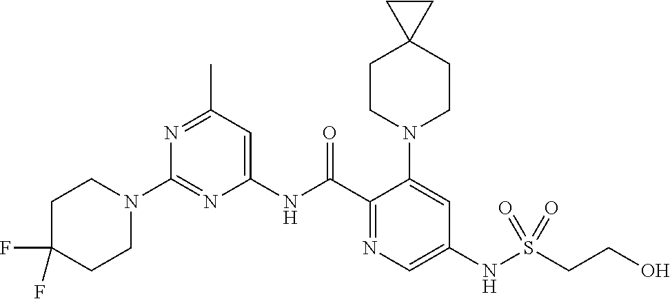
C1(NC(C2=NC=C(NS(CCO)(=O)=O)C=C2N2CCC3(CC2)CC3)=O)=CC(C)=NC(N2CCC(F)(F)CC2)=N1
